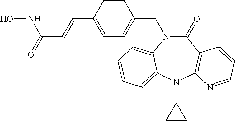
C1(=O)N(CC2=CC=C(C=CC(=O)NO)C=C2)C2=CC=CC=C2N(C2CC2)C2=C1C=CC=N2
